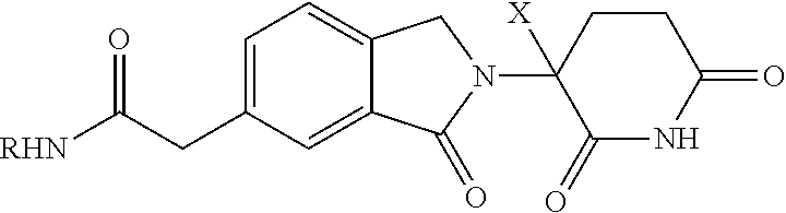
C1(CC([RHN])=O)=CC=C2C(=C1)C(=O)N(C1([X])C(=O)NC(=O)CC1)C2
